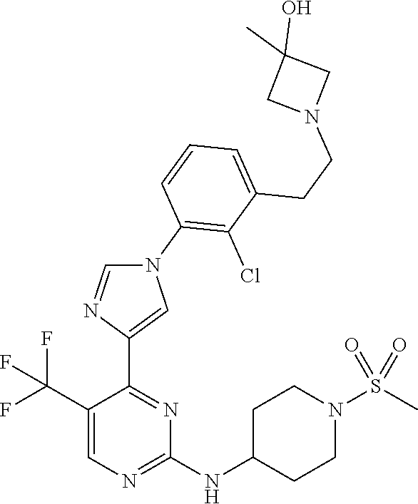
C1=C(C(F)(F)F)C(C2=CN(C3=C(Cl)C(CCN4CC(O)(C)C4)=CC=C3)C=N2)=NC(NC2CCN(S(C)(=O)=O)CC2)=N1
